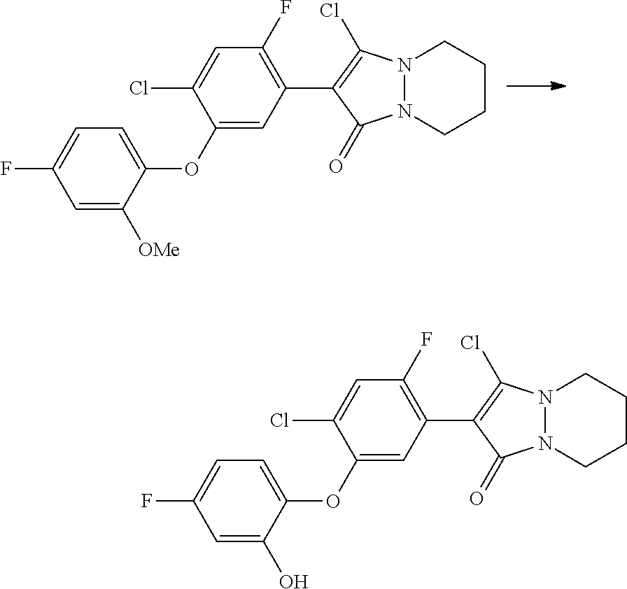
C1(OC2=CC=C(F)C=C2[OMe])=CC(C2=C(Cl)N3N(C2=O)CCCC3)=C(F)C=C1Cl.C1(OC2=CC=C(F)C=C2O)=CC(C2=C(Cl)N3N(C2=O)CCCC3)=C(F)C=C1Cl
